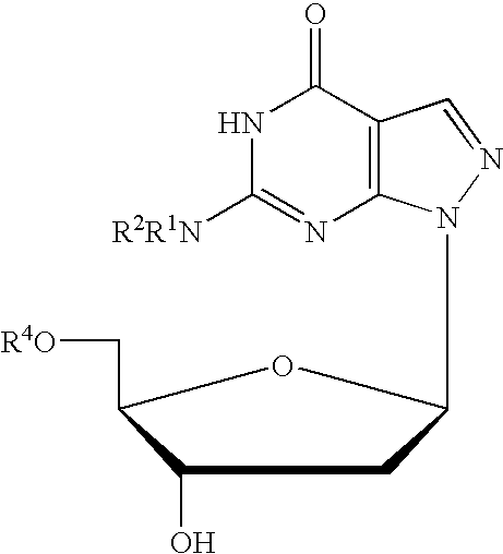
N1C([R2R1N])=NC2=C(C1=O)C=NN2C1CC(O)C(C[R4O])O1
